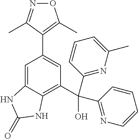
N1=C(C)C(C2=CC(C(O)(C3=NC=CC=C3)C3=NC(C)=CC=C3)=C3C(=C2)NC(=O)N3)=C(C)O1
